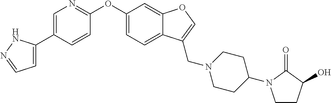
C1=C(C2=CN=C(OC3=CC=C4C(=C3)OC=C4CN3CCC(N4CCC(O)C4=O)CC3)C=C2)NN=C1
